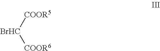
[COOR5][BrHC][COOR6]
